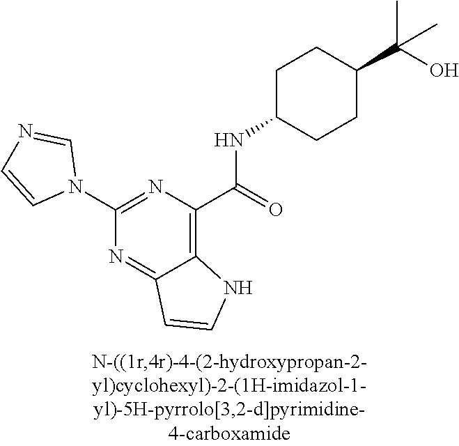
C1(N2C=NC=C2)=NC(C(=O)NC2CCC(C(C)(O)C)CC2)=C2C(=N1)C=CN2
